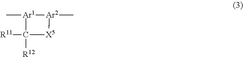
C[Ar1]1[Ar2](C)[X5]C1([R12])[R11]
